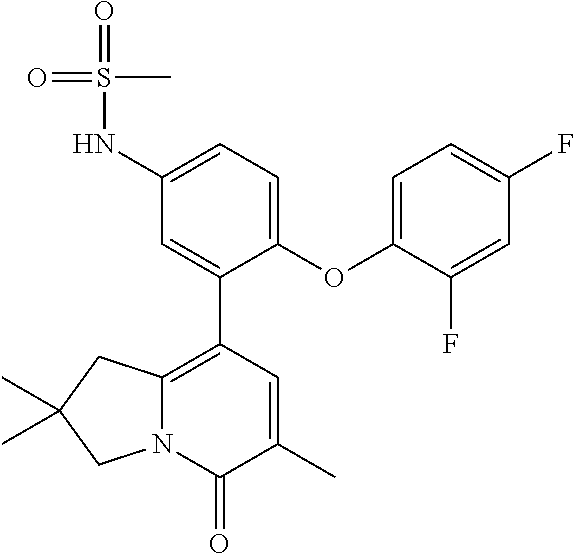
N12C(=C(C3=CC(NS(=O)(C)=O)=CC=C3OC3=CC=C(F)C=C3F)C=C(C)C1=O)CC(C)(C)C2
